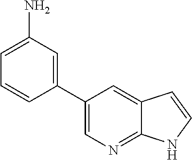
C1(C2=CN=C3C(=C2)C=CN3)=CC(N)=CC=C1
